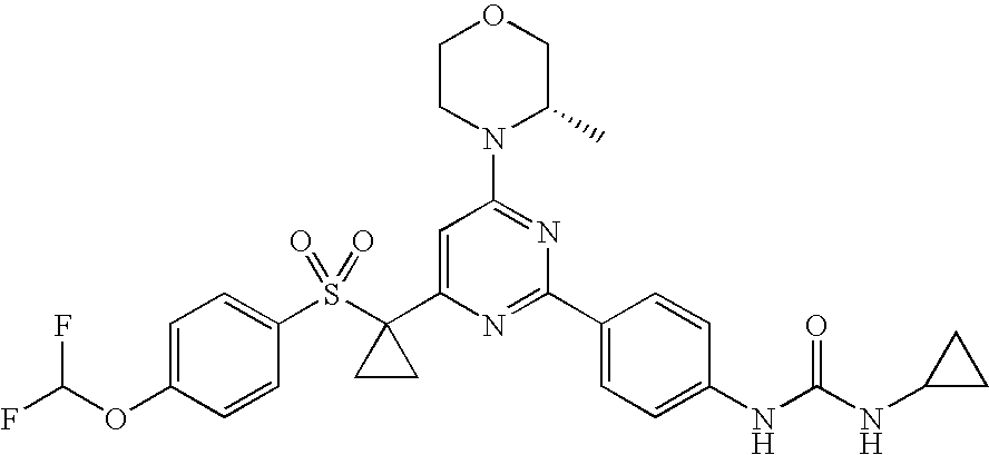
C1(S(C2(C3=CC(N4C(C)COCC4)=NC(C4=CC=C(NC(NC5CC5)=O)C=C4)=N3)CC2)(=O)=O)=CC=C(OC(F)F)C=C1
